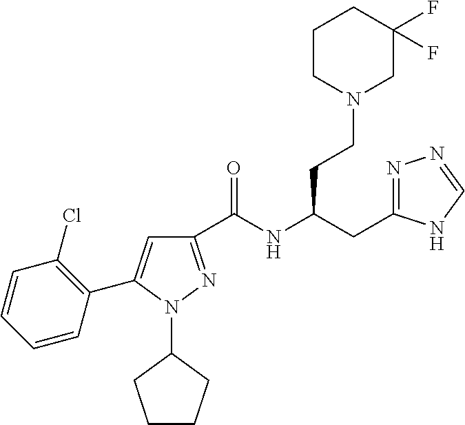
C1(C(NC(CC2=NN=CN2)CCN2CC(F)(F)CCC2)=O)=NN(C2CCCC2)C(C2=C(Cl)C=CC=C2)=C1
